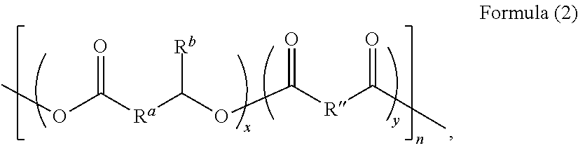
[Ra](C(OC([R]C(=O)C)=O)[Rb])C(OC)=O
